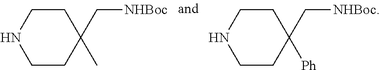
C1CC(C)(C[NHBoc])CCN1.C1CC([Ph])(C[NHBoc])CCN1
